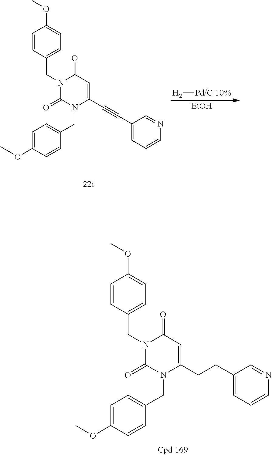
C1=CC(CN2C(=O)N(CC3=CC=C(OC)C=C3)C(CCC3=CC=CN=C3)=CC2=O)=CC=C1OC.C1=CC(CN2C(=O)N(CC3=CC=C(OC)C=C3)C(C#CC3=CC=CN=C3)=CC2=O)=CC=C1OC.[EtOH].[H2][Pd/C 10%]
